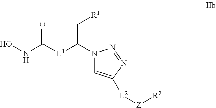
N1(C([L1]C(NO)=O)C[R1])C=C([L2][Z][R2])N=N1
